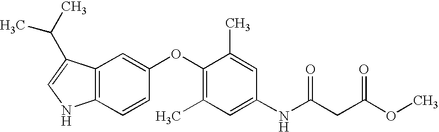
C12=C(C(C(C)C)=CN1)C=C(OC1=C(C)C=C(NC(CC(OC)=O)=O)C=C1C)C=C2
